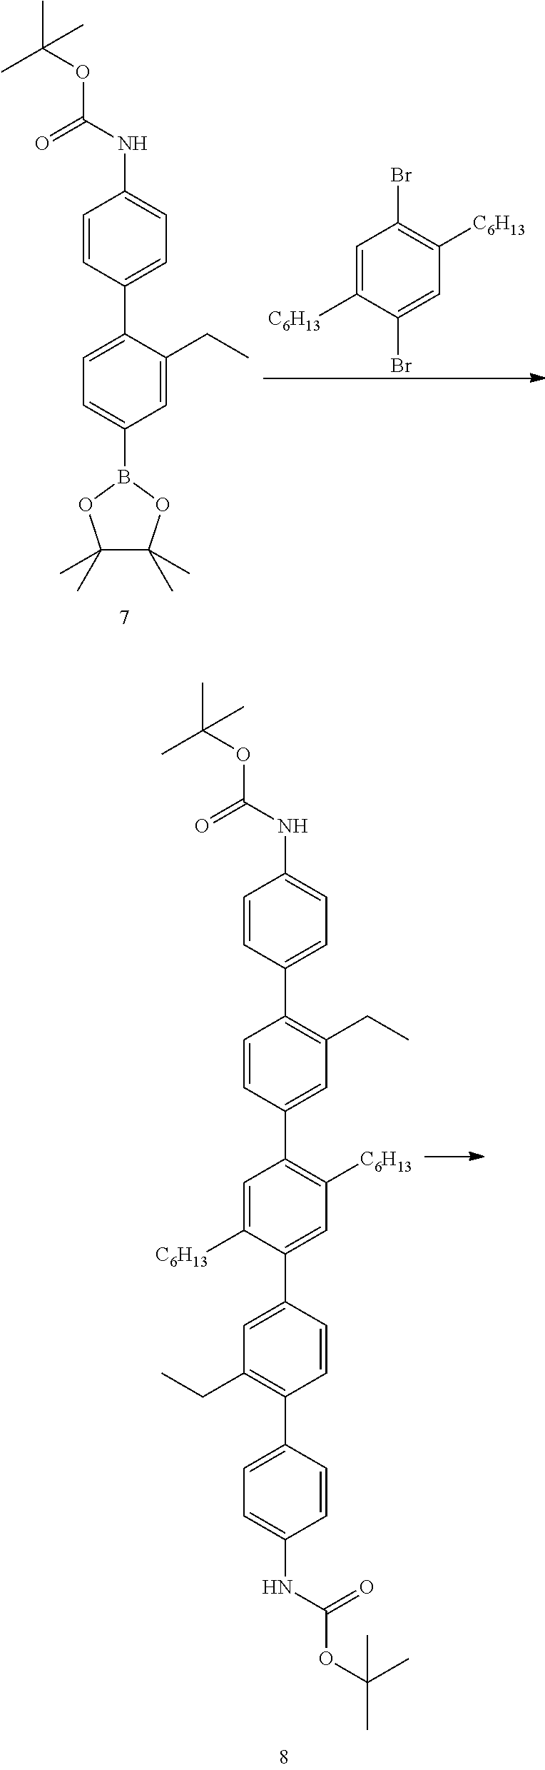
C1=CC(C2=CC=C(B3OC(C)(C)C(C)(C)O3)C=C2CC)=CC=C1NC(OC(C)(C)C)=O.C1=C([C6H13])C(Br)=CC([C6H13])=C1Br.C1=CC(C2=C(CC)C=C(C3=C([C6H13])C=C(C4=CC(CC)=C(C5=CC=C(NC(OC(C)(C)C)=O)C=C5)C=C4)C([C6H13])=C3)C=C2)=CC=C1NC(OC(C)(C)C)=O
